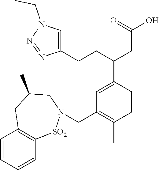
C1(CCC(CC(O)=O)C2=CC(CN3[SO2]C4=C(C=CC=C4)CC(C)C3)=C(C)C=C2)=CN(CC)N=N1
